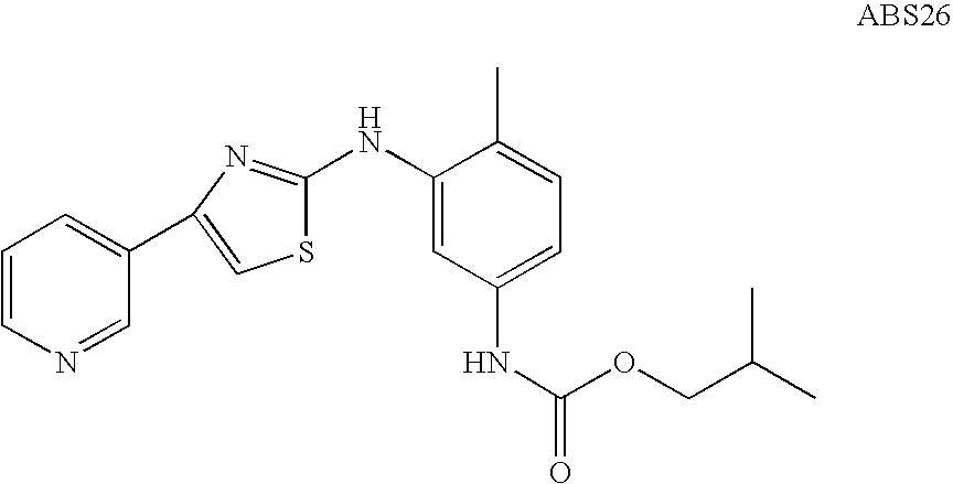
C1=CN=CC(C2=CSC(NC3=CC(NC(OCC(C)C)=O)=CC=C3C)=N2)=C1
